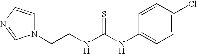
N1(CCNC(=S)NC2=CC=C(Cl)C=C2)C=CN=C1
